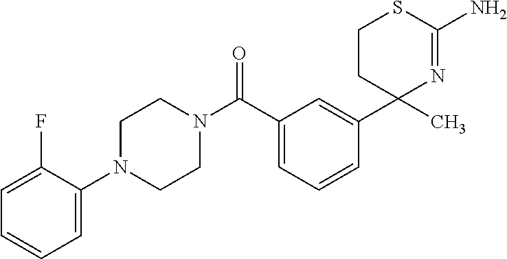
N1(C(C2=CC=CC(C3(C)N=C(N)SCC3)=C2)=O)CCN(C2=CC=CC=C2F)CC1
